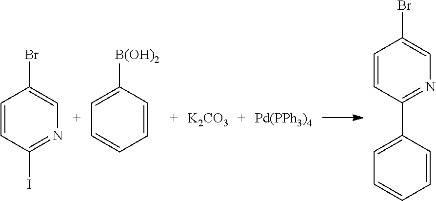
C1=CC(I)=NC=C1Br.C1=C([B(OH)2])C=CC=C1.[K2CO3].[Pd(PPh3)4].C1=CC(C2=CC=CC=C2)=NC=C1Br
